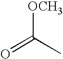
[OCH3]C(C)=O
